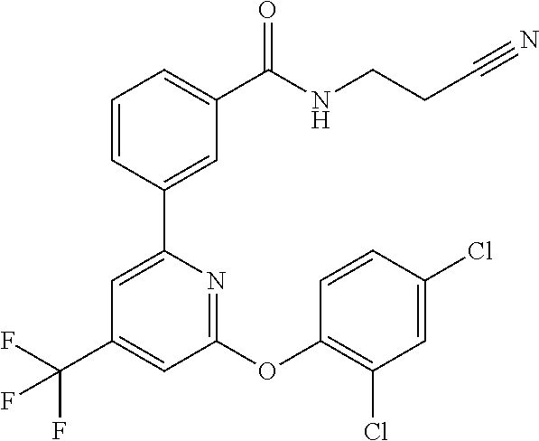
C1=CC(C2=CC(C(F)(F)F)=CC(OC3=C(Cl)C=C(Cl)C=C3)=N2)=CC(C(NCCC#N)=O)=C1
